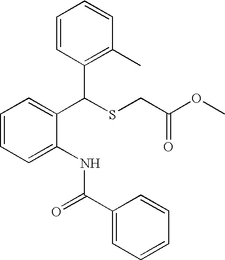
C1(C(C2=C(C)C=CC=C2)SCC(OC)=O)=CC=CC=C1NC(C1=CC=CC=C1)=O
